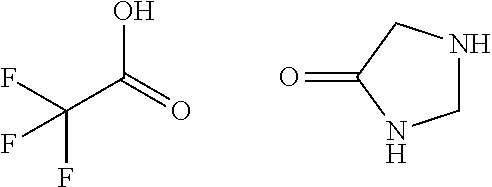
OC(=O)C(F)(F)F.C1NCC(=O)N1
